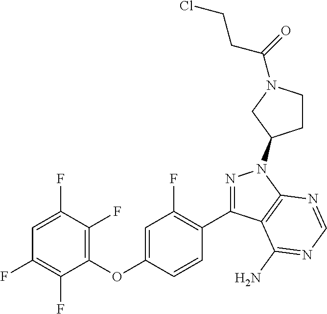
C1(OC2=CC(F)=C(C3=NN(C4CCN(C(CCCl)=O)C4)C4=C3C(N)=NC=N4)C=C2)=C(F)C(F)=CC(F)=C1F
